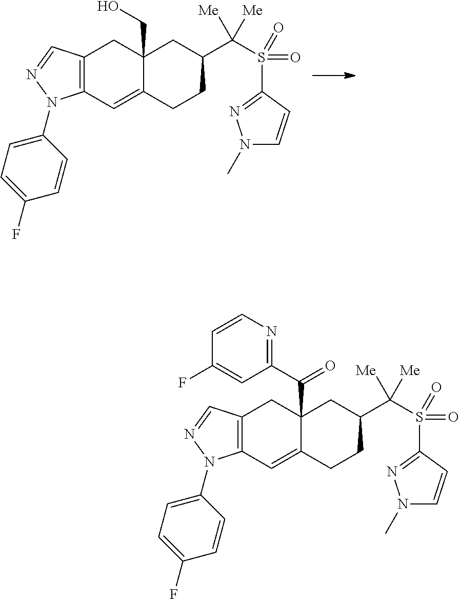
C12=C(C=C3C(CO)(C1)CC(C(S(C1=NN(C)C=C1)(=O)=O)([Me])[Me])CC3)N(C1=CC=C(F)C=C1)N=C2.C12=C(C=C3C(C(C4=NC=CC(F)=C4)=O)(C1)CC(C(S(C1=NN(C)C=C1)(=O)=O)([Me])[Me])CC3)N(C1=CC=C(F)C=C1)N=C2
